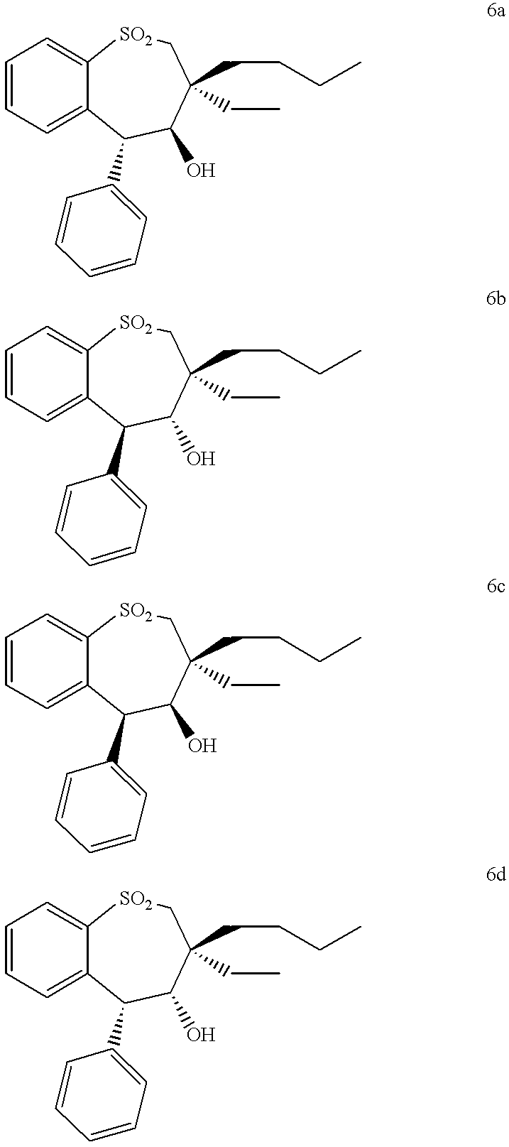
C1=CC=C2C(=C1)[SO2]CC(CCCC)(CC)C(O)C2C1=CC=CC=C1.C1=CC=C2C(=C1)[SO2]CC(CCCC)(CC)C(O)C2C1=CC=CC=C1.C1=CC=C2C(=C1)[SO2]CC(CCCC)(CC)C(O)C2C1=CC=CC=C1.C1=CC=C2C(=C1)[SO2]CC(CCCC)(CC)C(O)C2C1=CC=CC=C1
